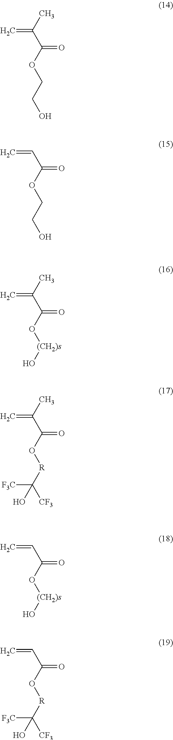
CC(C(OCCO)=O)=C.C(C(OCCO)=O)=C.CC(C(O[(CH2)s]O)=O)=C.CC(C(O[R]C([F3C])([CF3])O)=O)=C.C(C(O[(CH2)s]O)=O)=C.C(C(O[R]C([F3C])([CF3])O)=O)=C
